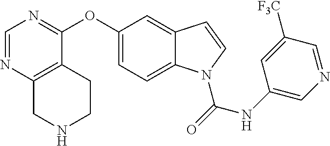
C1(OC2=NC=NC3=C2CCNC3)=CC=C2C(=C1)C=CN2C(NC1=CN=CC([F3C])=C1)=O
